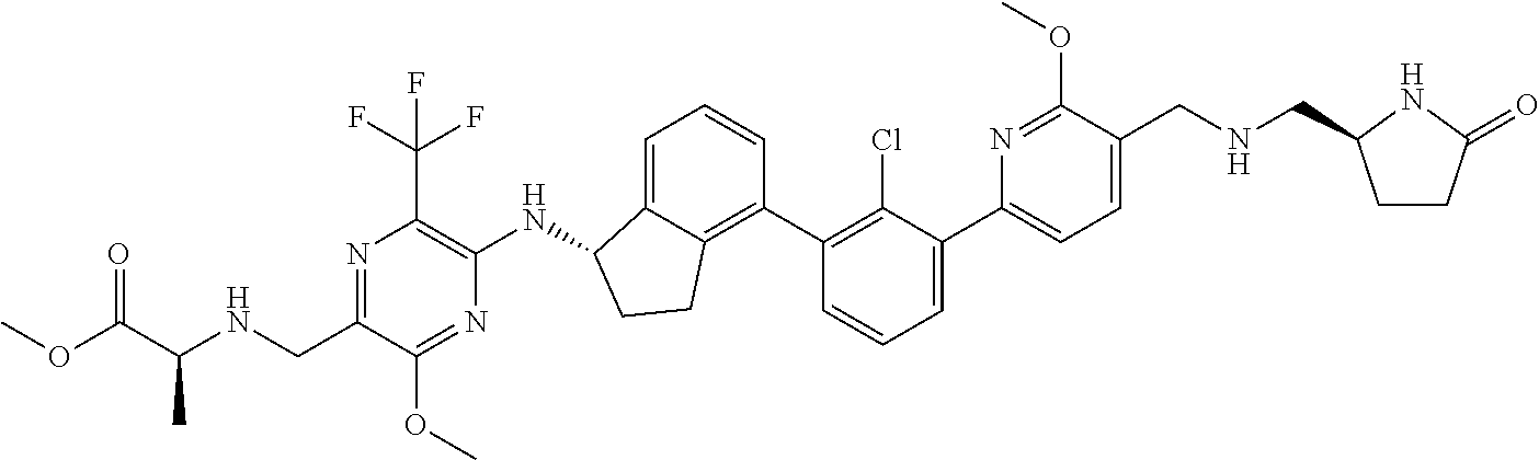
N1=C(CNC(C(OC)=O)C)C(OC)=NC(NC2C3=CC=CC(C4=C(Cl)C(C5=CC=C(CNCC6CCC(=O)N6)C(OC)=N5)=CC=C4)=C3CC2)=C1C(F)(F)F
